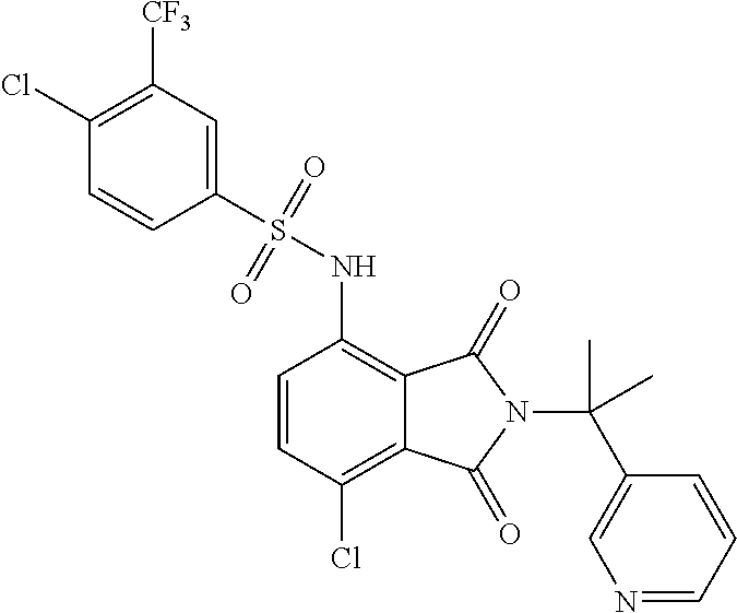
C1=CC(Cl)=C2C(=C1NS(C1=CC([CF3])=C(Cl)C=C1)(=O)=O)C(=O)N(C(C)(C1=CN=CC=C1)C)C2=O
